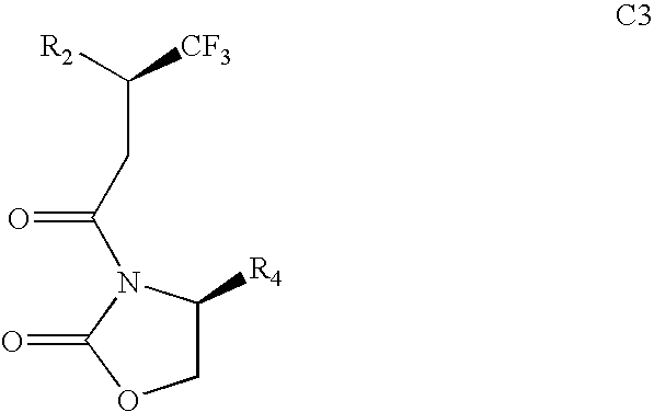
[R2]C([CF3])CC(=O)N1C([R4])COC1=O
